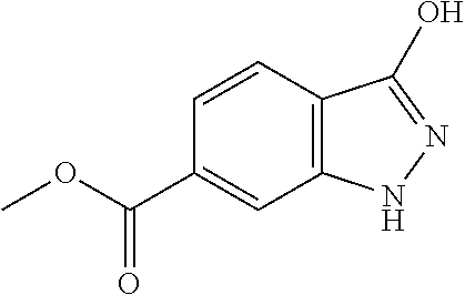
C12=C(C=CC(C(OC)=O)=C1)C(O)=NN2
